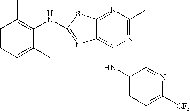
C1(NC2=C3C(=NC(C)=N2)SC(NC2=C(C)C=CC=C2C)=N3)=CC=C([CF3])N=C1
